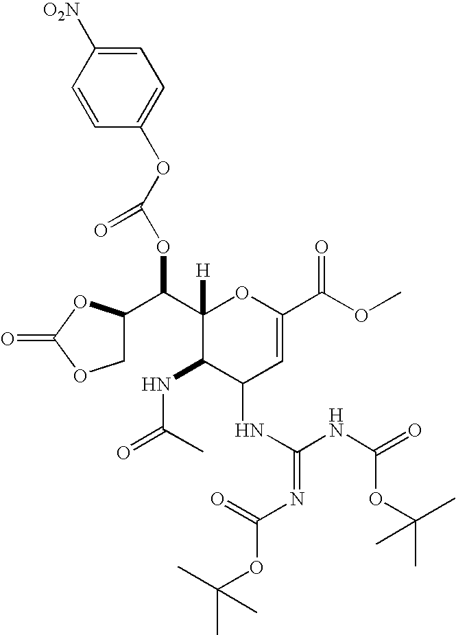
C1=C([O2N])C=CC(OC(OC(C2COC(=O)O2)C2([H])C(NC(=O)C)C(NC(NC(=O)OC(C)(C)C)=NC(=O)OC(C)(C)C)C=C(C(OC)=O)O2)=O)=C1
